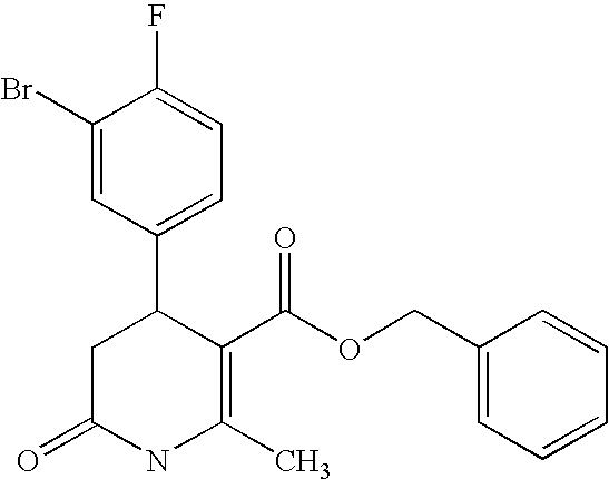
C1(Br)=CC(C2CC(=O)NC(C)=C2C(OCC2=CC=CC=C2)=O)=CC=C1F
